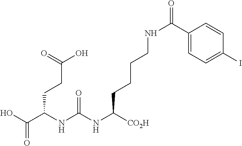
OC(C(NC(NC([CO2H])CCCCNC(C1=CC=C(I)C=C1)=O)=O)CCC(=O)O)=O
